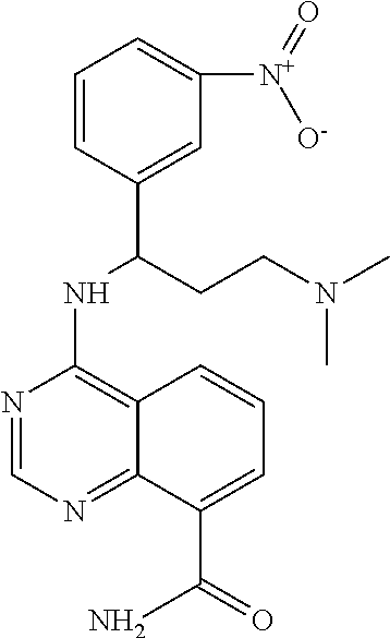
N1=CN=C2C(=C1NC(CCN(C)C)C1=CC([N+](=O)[O-])=CC=C1)C=CC=C2C(N)=O
